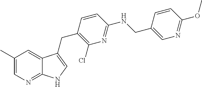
C1(C)=CN=C2C(=C1)C(CC1=C(Cl)N=C(NCC3=CN=C(OC)C=C3)C=C1)=CN2
